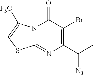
C1(C(C)[N3])=C(Br)C(=O)N2C(=N1)SC=C2[F3C]
